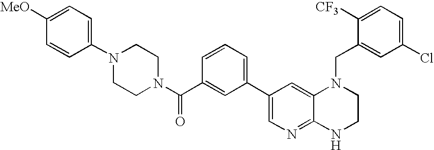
C1(C2=CC=CC(C(N3CCN(C4=CC=C([MeO])C=C4)CC3)=O)=C2)=CN=C2C(=C1)N(CC1=CC(Cl)=CC=C1[CF3])CCN2
